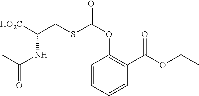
C1=CC(C(OC(C)C)=O)=C(OC(SCC([HO2C])NC(C)=O)=O)C=C1
